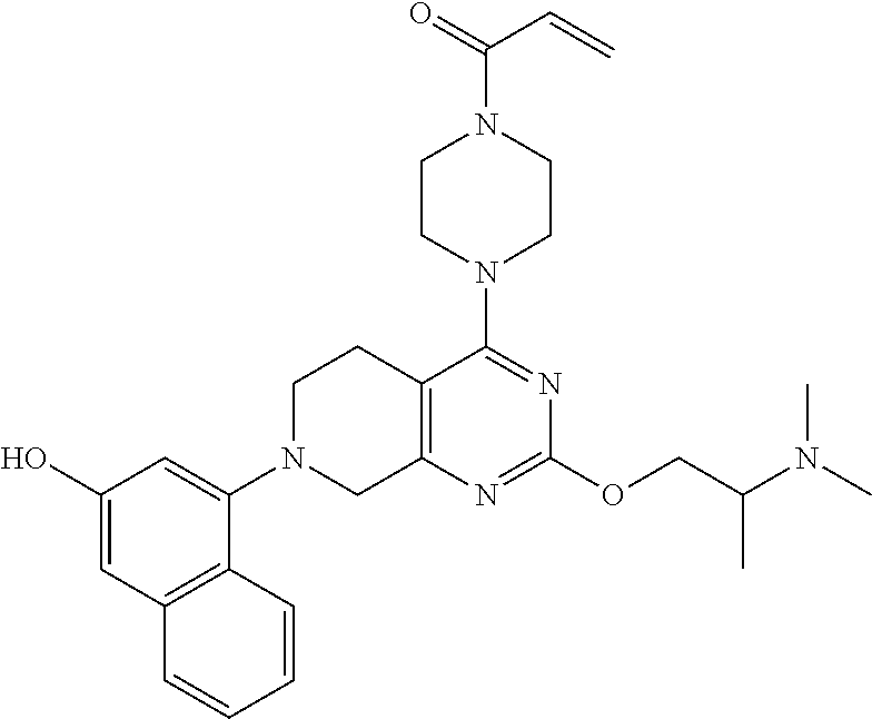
C1N(C2=CC(O)=CC3=C2C=CC=C3)CC2=C(C1)C(N1CCN(C(=O)C=C)CC1)=NC(OCC(N(C)C)C)=N2
